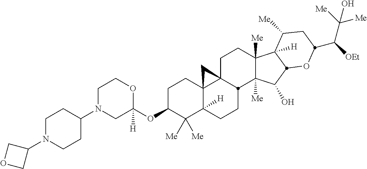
C1N(C2CCN(C3COC3)CC2)CC(OC2C([Me])([Me])C3([H])C4(CC2)C2(CCC5([Me])C([Me])(C(O)C6C5([H])C([Me])CC(C([OEt])C([Me])([Me])O)O6)C2CC3)C4)([H])OC1
